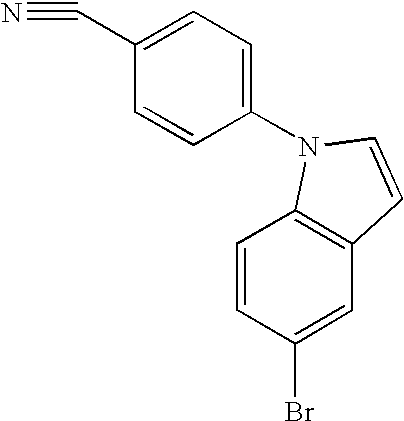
C1=CC(Br)=CC2=C1N(C1=CC=C(C#N)C=C1)C=C2
